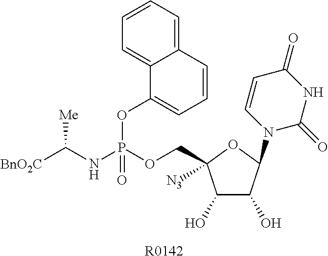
C1(O)C(O)C(N2C(=O)NC(=O)C=C2)OC1(COP(NC([BnO2C])[Me])(OC1=CC=CC2=CC=CC=C12)=O)[N3].[R0142]
